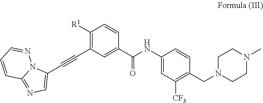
C1([R1])=C(C#CC2=CN=C3N2N=CC=C3)C=C(C(NC2=CC([CF3])=C(CN3CCN(C)CC3)C=C2)=O)C=C1
